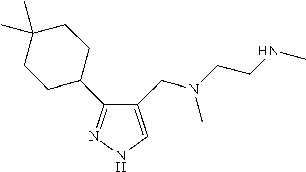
C1(CN(CCNC)C)=CNN=C1C1CCC(C)(C)CC1
